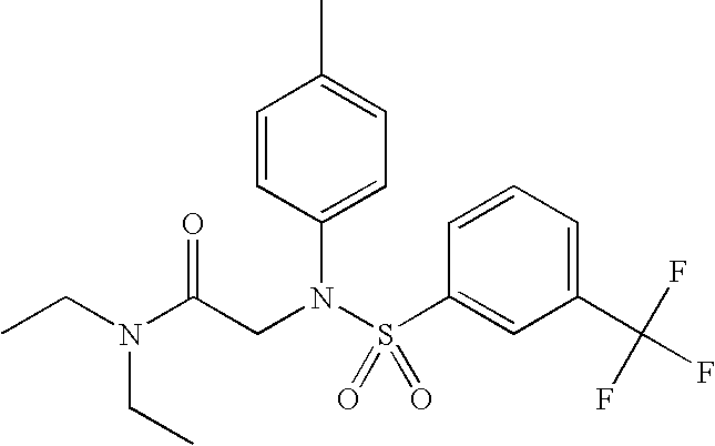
CCN(C(CN(S(C1=CC(C(F)(F)F)=CC=C1)(=O)=O)C1=CC=C(C)C=C1)=O)CC
